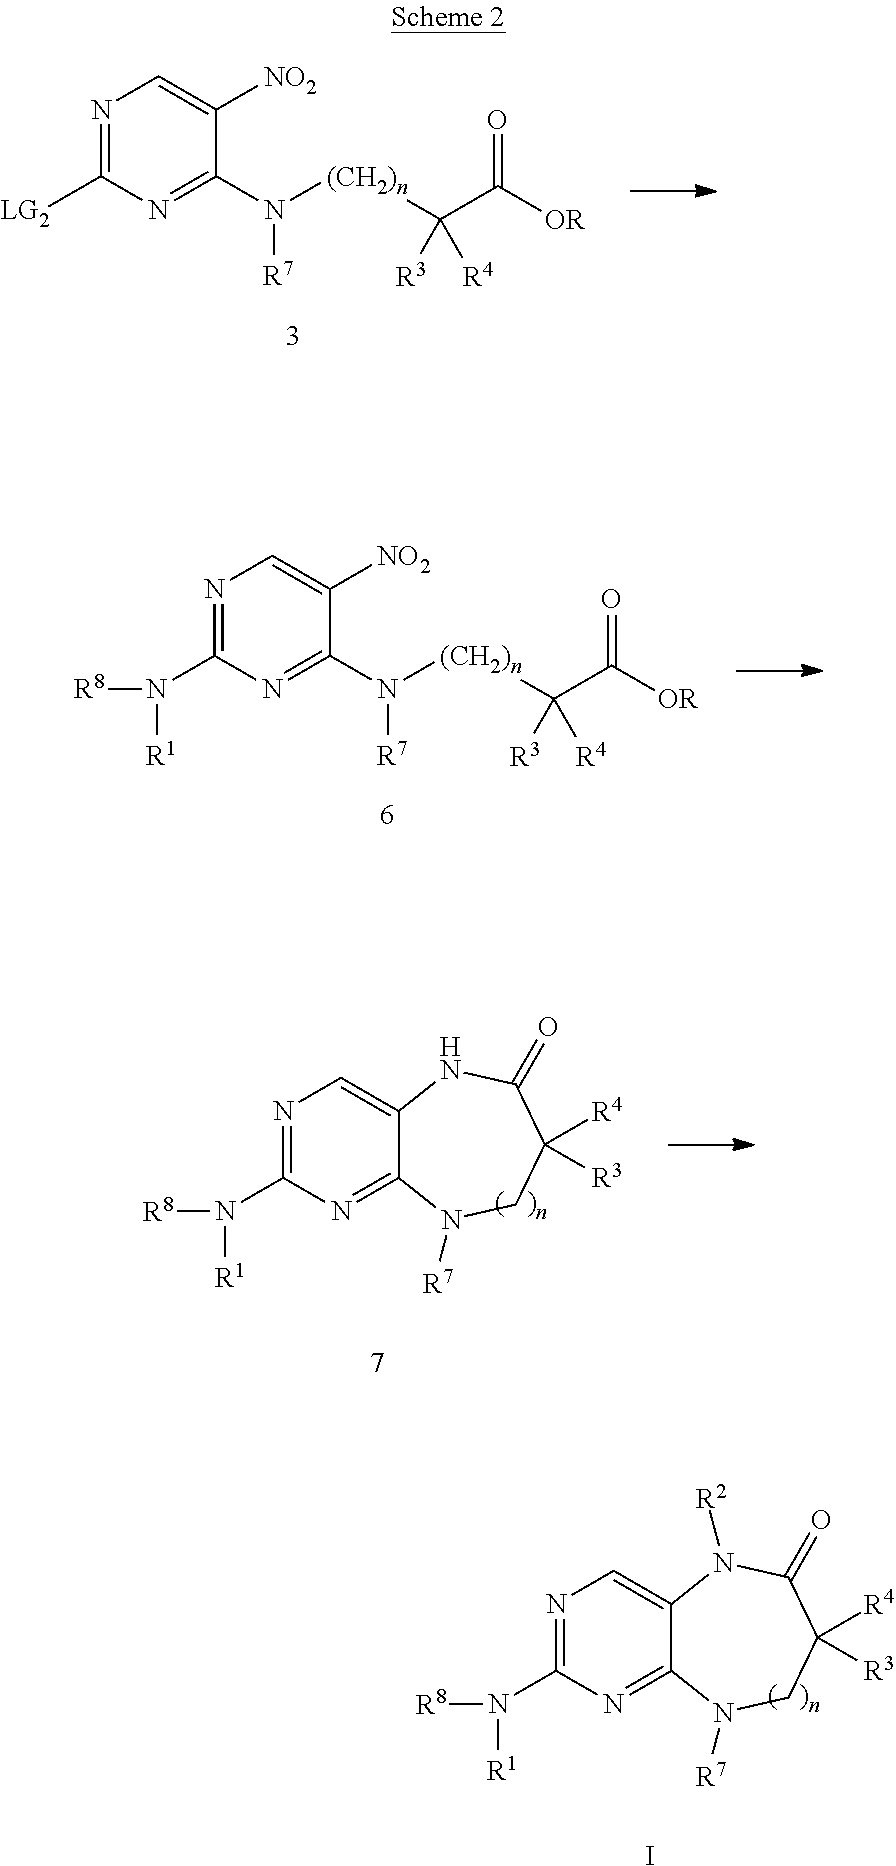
N1=C([LG2])N=C(N([(CH2)n]C(C([OR])=O)([R3])[R4])[R7])C([NO2])=C1.N1=C(N([R8])[R1])N=C(N([(CH2)n]C(C([OR])=O)([R3])[R4])[R7])C([NO2])=C1.N1=C(N([R8])[R1])N=C2C(=C1)NC(=O)C([R4])([R3])CN2[R7].N1=C(N([R8])[R1])N=C2C(=C1)N([R2])C(=O)C([R4])([R3])CN2[R7].I
